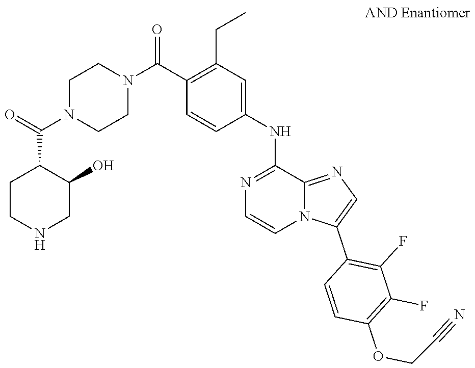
C1(C(=O)N2CCN(C(C3=C(CC)C=C(NC4=NC=CN5C(C6=C(F)C(F)=C(OCC#N)C=C6)=CN=C54)C=C3)=O)CC2)CCNCC1O
